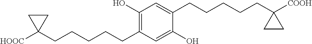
C1(O)=C(CCCCCC2([HOOC])CC2)C=C(O)C(CCCCCC2([COOH])CC2)=C1
